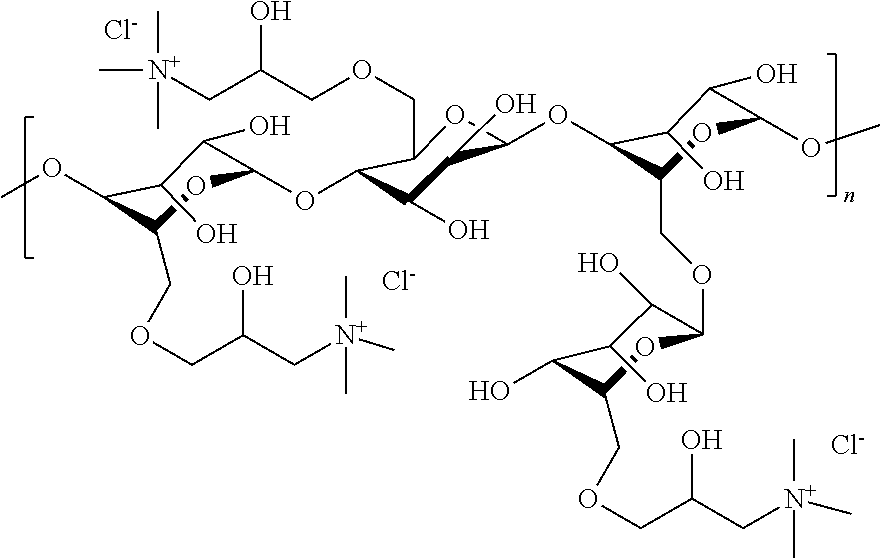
[Cl-].[Cl-].[Cl-].COC1C(COCC(C[N+](C)(C)C)O)OC(OC2C(O)C(O)C(OC3C(COC4C(O)C(O)C(O)C(COCC(C[N+](C)(C)C)O)O4)OC(OC)C(O)C3O)OC2COCC(C[N+](C)(C)C)O)C(O)C1O
